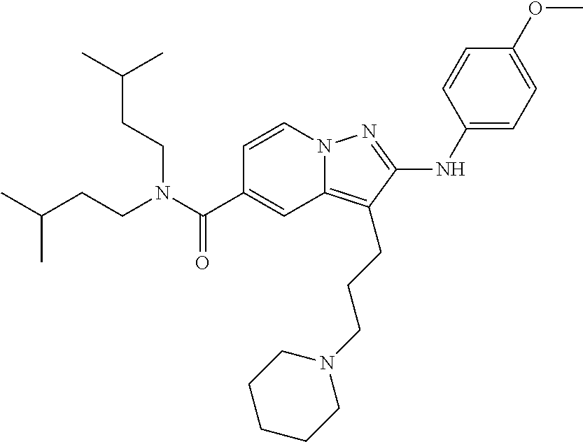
CC(CCN(C(C1=CC2=C(CCCN3CCCCC3)C(NC3=CC=C(OC)C=C3)=NN2C=C1)=O)CCC(C)C)C
